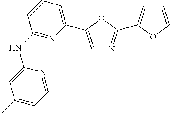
C1(NC2=NC(C3=CN=C(C4=CC=CO4)O3)=CC=C2)=CC(C)=CC=N1
